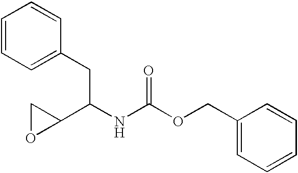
C1=CC=C(CC(C2CO2)NC(OCC2=CC=CC=C2)=O)C=C1
